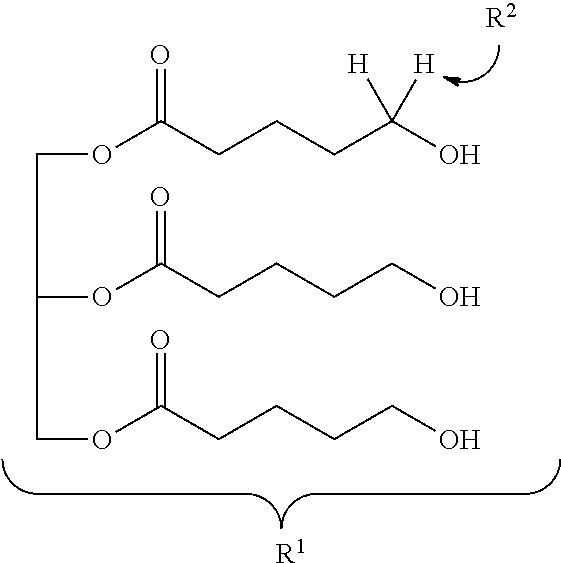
C(OC(CCCCO)=O)C(OC(CCCCO)=O)COC(CCCC(O)([H])[H])=O.[R2].[R1]
